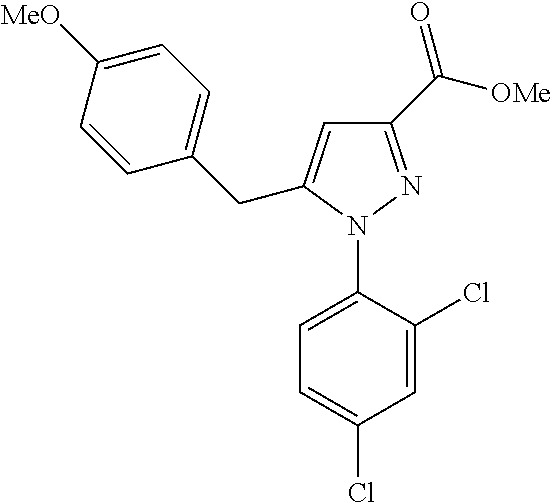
C1=C(N2N=C(C(=O)[OMe])C=C2CC2=CC=C([MeO])C=C2)C(Cl)=CC(Cl)=C1
